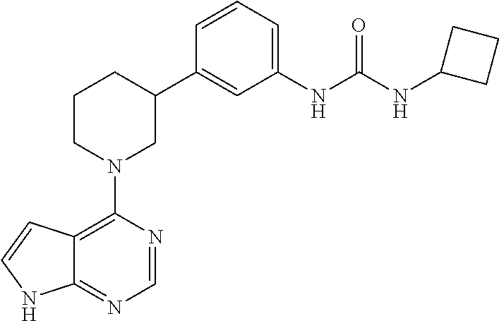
C12=C(N3CC(C4=CC(NC(NC5CCC5)=O)=CC=C4)CCC3)N=CN=C1NC=C2
